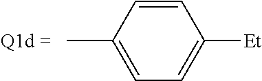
CC1=CC=C([Et])C=C1
